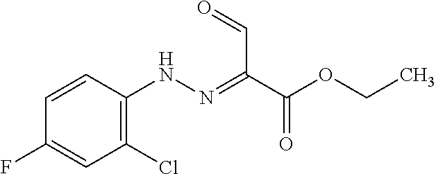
C1=CC(NN=C(C=O)C(OCC)=O)=C(Cl)C=C1F
